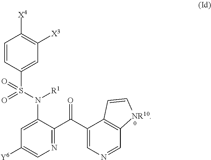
N1=C(C(C2=CN=CC3=C2C=C[NR10]3)=O)C(N(S(=O)(=O)C2=CC([X3])=C([X4])C=C2)[R1])=CC([Y6])=C1
